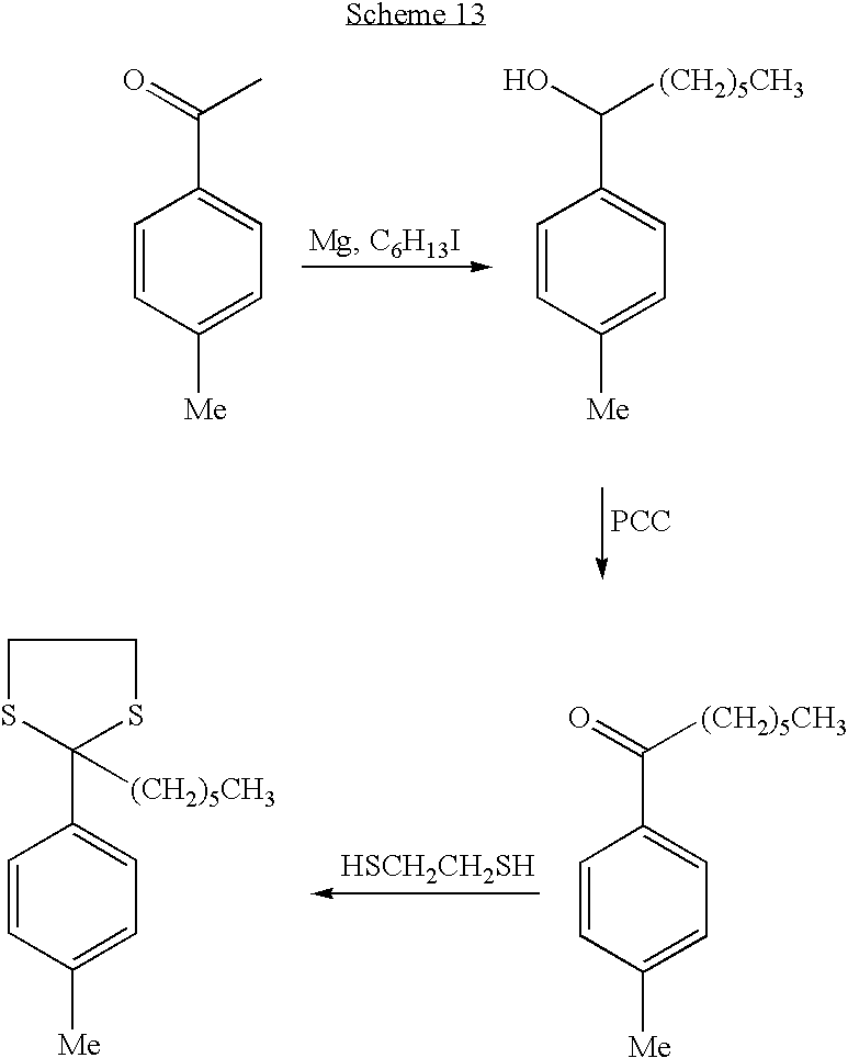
C1=CC([Me])=CC=C1C(=O)C.C1=CC([Me])=CC=C1C(O)[(CH2)5CH3].[PCC].C1=CC([Me])=CC=C1C(=O)[(CH2)5CH3].[HSCH2CH2SH].C1=CC([Me])=CC=C1C1([(CH2)5CH3])SCCS1
